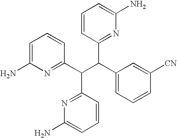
C1=C(N)N=C(C(C(C2=CC=CC([CN])=C2)C2=NC(N)=CC=C2)C2=NC(N)=CC=C2)C=C1
